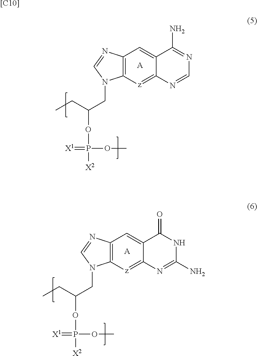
C12=C(N=CN1CC(CC)OP([X2])(OC)=[X1])C=C1C(=[z]2)N=CN=C1N.[A].C12=C(N=CN1CC(CC)OP([X2])(OC)=[X1])C=C1C(=[z]2)N=C(N)NC1=O.[A].[[C10]]
